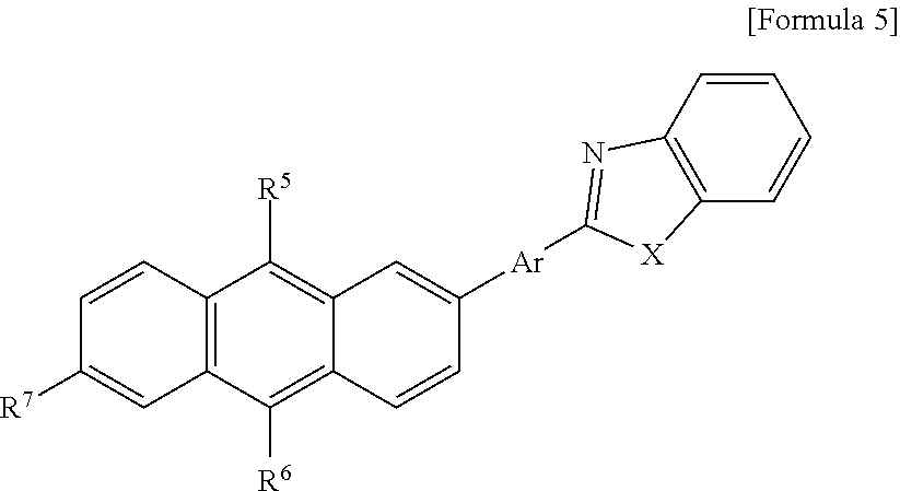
C12=C(C([R6])=C3C(=C1[R5])C=C([Ar]C1=NC4=C(C=CC=C4)[X]1)C=C3)C=C([R7])C=C2
